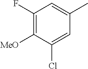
C1(F)=C([MeO])C(Cl)=CC(C)=C1
